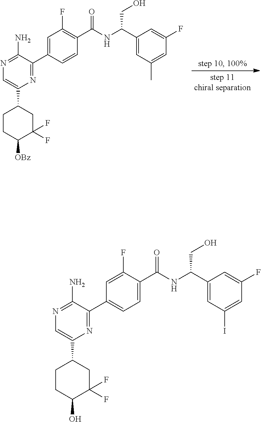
N1=C(C2=CC(F)=C(C(NC(C3=CC(C)=CC(F)=C3)CO)=O)C=C2)C(N)=NC=C1C1CCC([OBz])C(F)(F)C1.N1=C(C2=CC=C(C(NC(C3=CC(I)=CC(F)=C3)CO)=O)C(F)=C2)C(N)=NC=C1C1CCC(O)C(F)(F)C1
